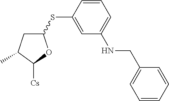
C1(SC2=CC(NCC3=CC=CC=C3)=CC=C2)CC(C)C([Cs])O1
